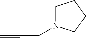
C1N(CC#C)CCC1
